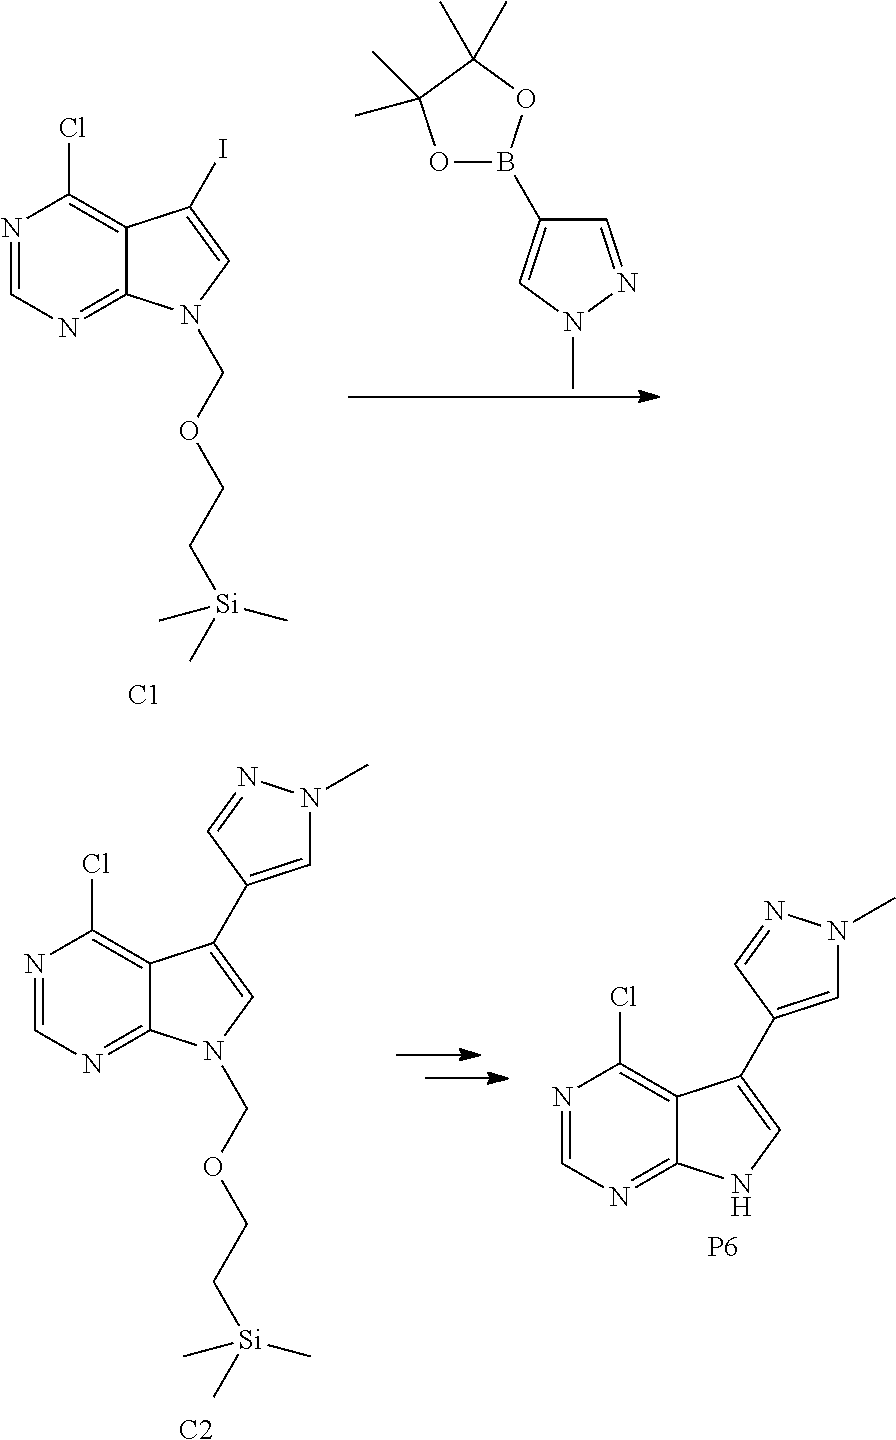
N1=CN=C2C(=C1Cl)C(I)=CN2COCC[Si](C)(C)C.[C1].C1=NN(C)C=C1B1OC(C)(C)C(C)(C)O1.[C2].N1=CN=C2C(=C1Cl)C(C1=CN(C)N=C1)=CN2COCC[Si](C)(C)C.N1=CN=C2C(=C1Cl)C(C1=CN(C)N=C1)=CN2.[P6]
